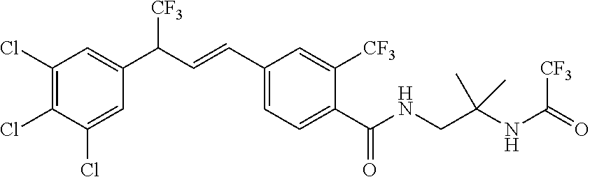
C1(Cl)=C(Cl)C(Cl)=CC(C(C=CC2=CC=C(C(NCC(NC([CF3])=O)(C)C)=O)C([CF3])=C2)[CF3])=C1
